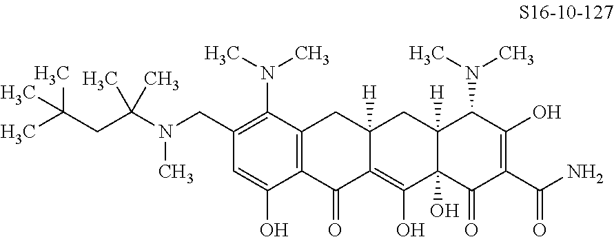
C1(CN(C(C)(CC(C)(C)C)C)C)=C(N(C)C)C2=C(C(O)=C1)C(=O)C1=C(O)C3(O)C([H])(CC1([H])C2)C(N(C)C)C(O)=C(C(N)=O)C3=O
